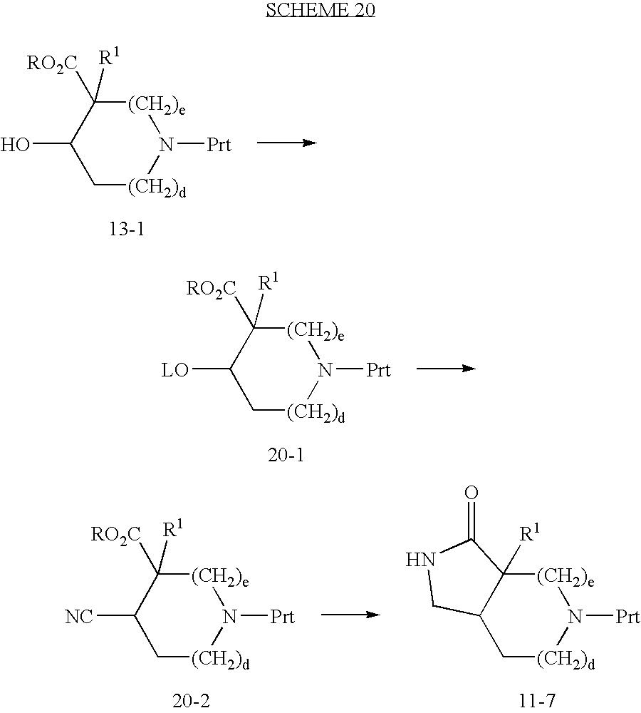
C1[(CH2)d]N([Prt])[(CH2)e]C([RO2C])([R1])C1O.C1[(CH2)d]N([Prt])[(CH2)e]C([RO2C])([R1])C1[LO].C1[(CH2)d]N([Prt])[(CH2)e]C([RO2C])([R1])C1[NC].C1[(CH2)d]N([Prt])[(CH2)e]C2([R1])C1CNC2=O
